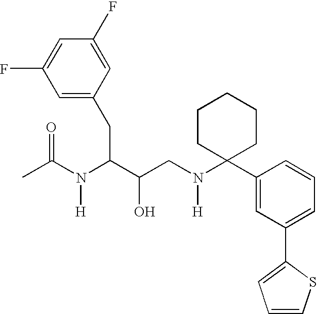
C1(F)=CC(F)=CC(CC(C(CN(C2(C3=CC(C4=CC=CS4)=CC=C3)CCCCC2)[H])O)N(C(C)=O)[H])=C1
